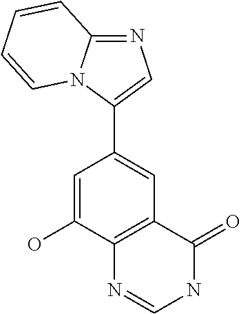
C1(C2=CC3=C(C(O)=C2)N=CNC3=O)=CN=C2N1C=CC=C2
